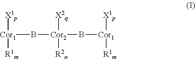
[Cor1](B[Cor2]([X2q])([R2n])B[Cor1]([X1p])[R1m])([X1p])[R1m]
